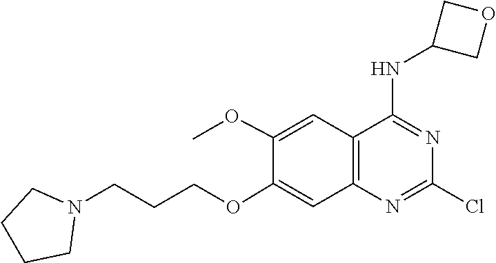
ClC1=NC2=C(C=C(OC)C(OCCCN3CCCC3)=C2)C(NC2COC2)=N1
